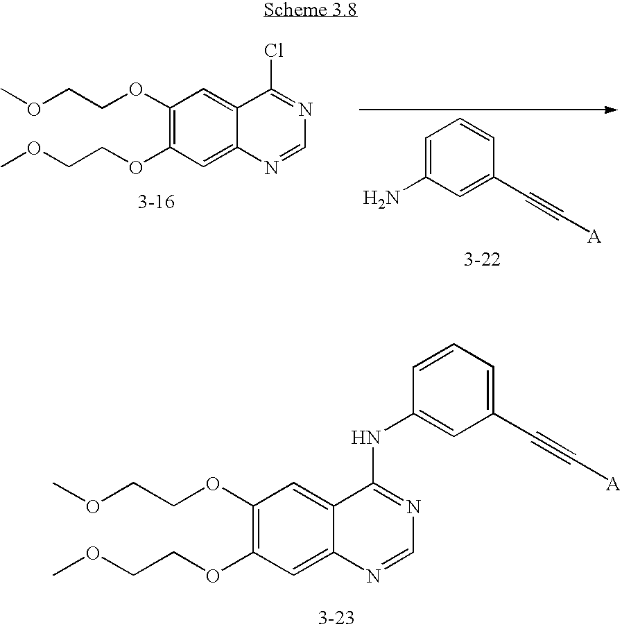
C1=C(N)C=C(C#C[A])C=C1.C1(OCCOC)=C(OCCOC)C=C2C(=C1)C(Cl)=NC=N2.C1(OCCOC)=C(OCCOC)C=C2C(=C1)C(NC1=CC(C#C[A])=CC=C1)=NC=N2
